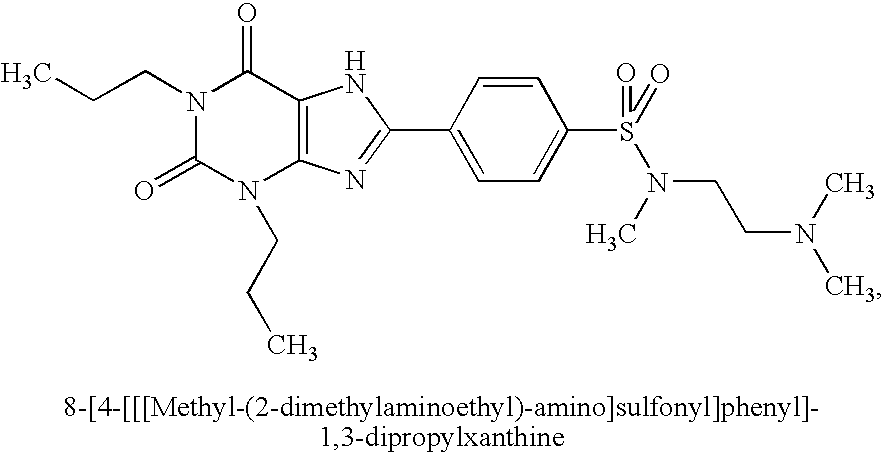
N1(CCC)C(=O)N(CCC)C2=C(C1=O)NC(C1=CC=C(S(N(CCN(C)C)C)(=O)=O)C=C1)=N2
